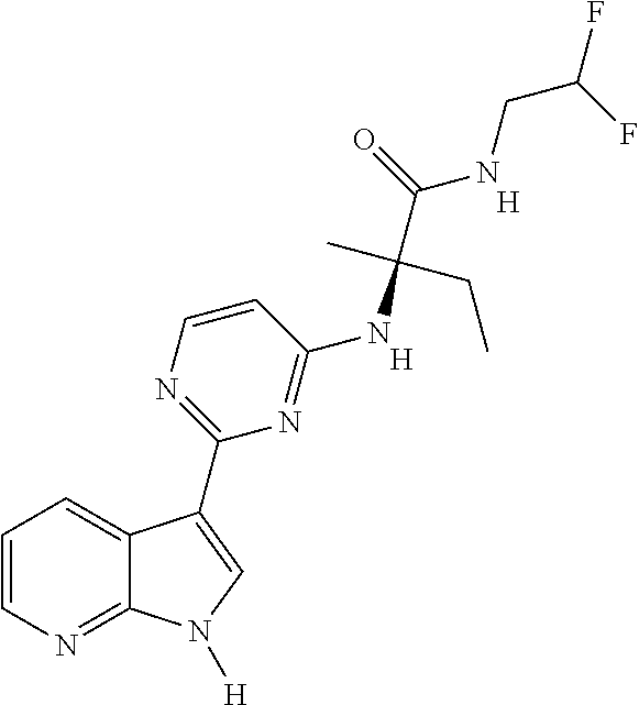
C1=CN=C2C(=C1)C(C1=NC=CC(NC(C(NCC(F)F)=O)(C)CC)=N1)=CN2[H].[H].[H]
